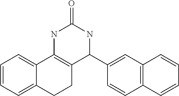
C1=CC=C2C(=C1)C1=C(CC2)C(C2=CC3=C(C=C2)C=CC=C3)NC(=O)N1
